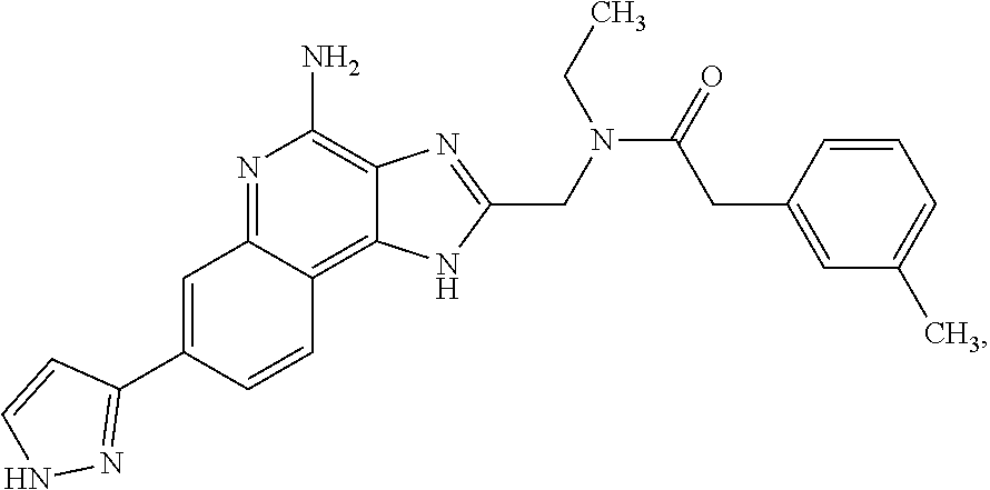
N1=C2C(=C3C(=C1N)N=C(CN(C(=O)CC1=CC(C)=CC=C1)CC)N3)C=CC(C1=NNC=C1)=C2
